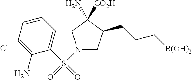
N1(S(C2=CC=CC=C2N)(=O)=O)CC(CCC[B(OH)2])C(N)([CO2H])C1.Cl
